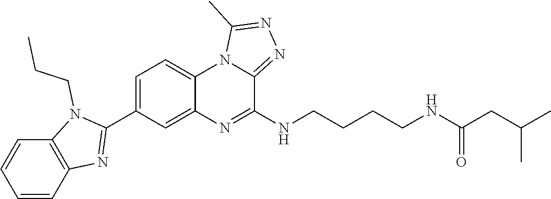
C1=CC2=C(C=C1)N(CCC)C(C1=CC=C3C(=C1)N=C(NCCCCNC(CC(C)C)=O)C1=NN=C(C)N31)=N2
